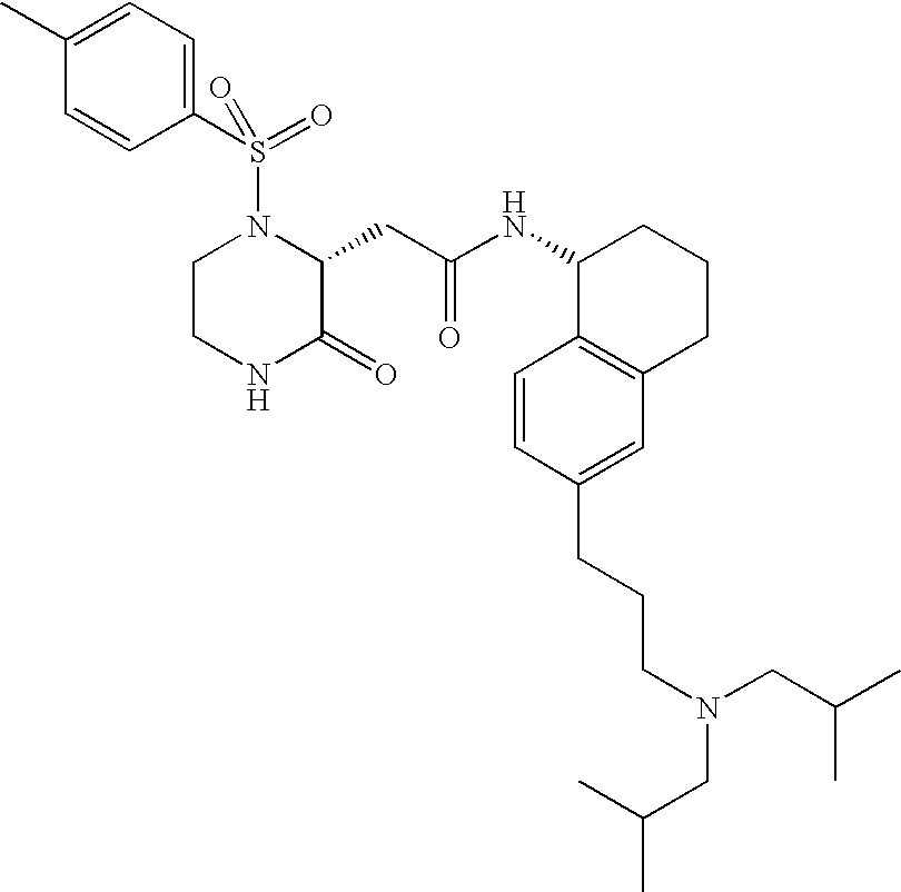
N(C1C2=C(CCC1)C=C(CCCN(CC(C)C)CC(C)C)C=C2)C(=O)CC1N(S(C2=CC=C(C)C=C2)(=O)=O)CCNC1=O
